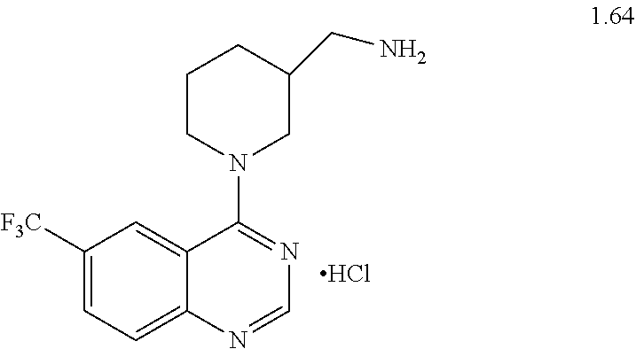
C1CN(C2=NC=NC3=CC=C([F3C])C=C23)CC(CN)C1.Cl
